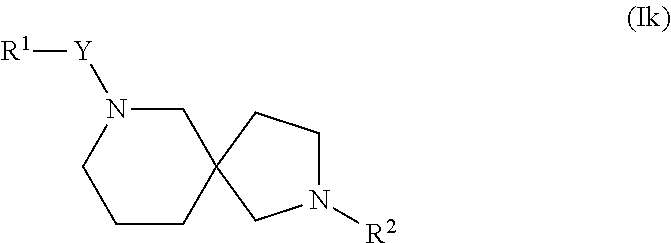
C1CCC2(CN1[Y][R1])CN([R2])CC2
